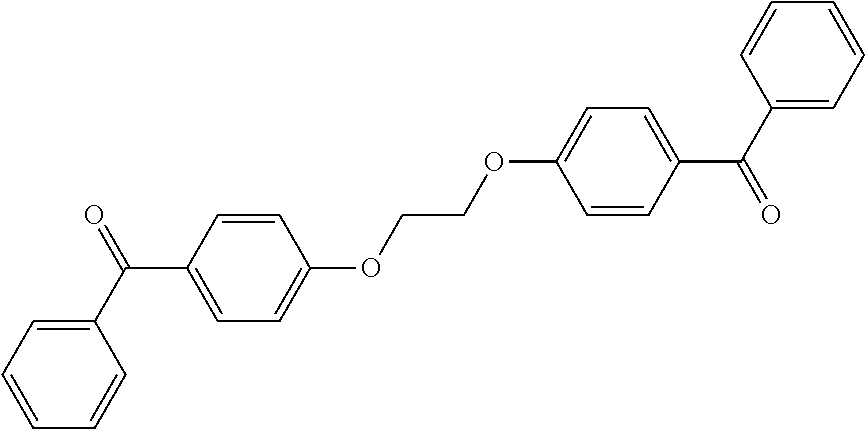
C1=CC=CC(C(=O)C2=CC=C(OCCOC3=CC=C(C(C4=CC=CC=C4)=O)C=C3)C=C2)=C1
